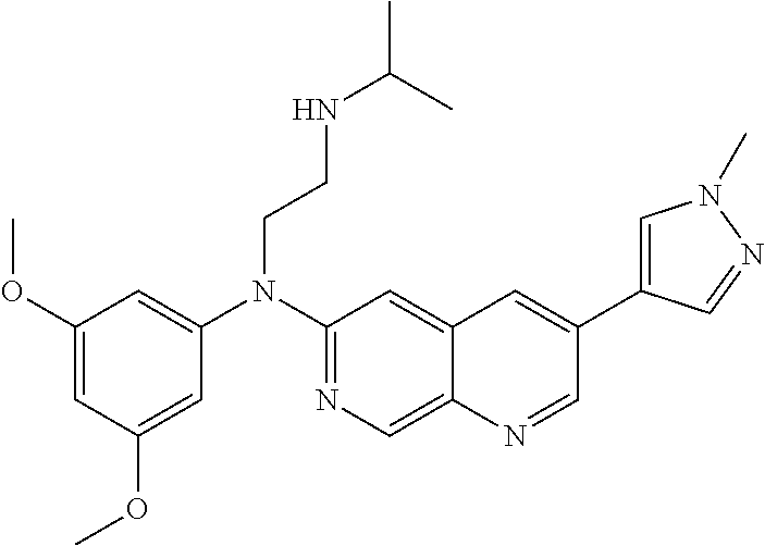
C1(OC)=CC(OC)=CC(N(C2=NC=C3C(=C2)C=C(C2=CN(C)N=C2)C=N3)CCNC(C)C)=C1
